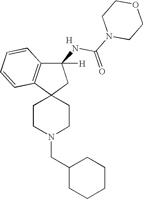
C1CN(CC2CCCCC2)CCC12CC(NC(N1CCOCC1)=O)([H])C1=C2C=CC=C1.[H]
